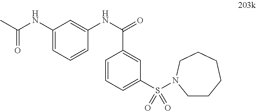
C1(NC(C)=O)=CC=CC(NC(=O)C2=CC(S(=O)(=O)N3CCCCCC3)=CC=C2)=C1
